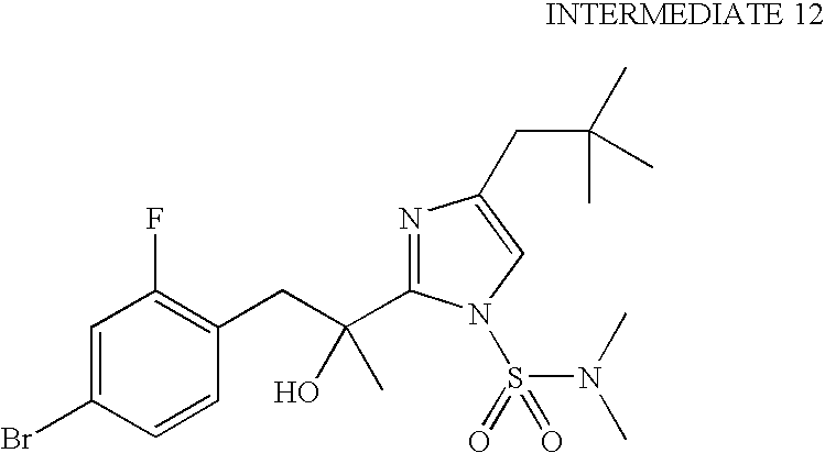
C1=C(Br)C=CC(CC(O)(C2=NC(CC(C)(C)C)=CN2S(N(C)C)(=O)=O)C)=C1F
